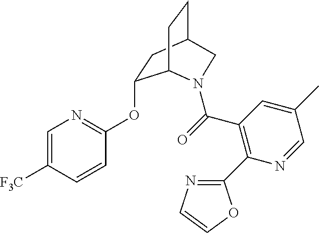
C1=C([F3C])C=CC(OC2CC3CCC2N(C(=O)C2=C(C4=NC=CO4)N=CC(C)=C2)C3)=N1
